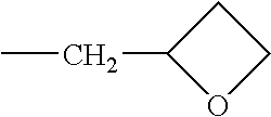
CCC1OCC1
